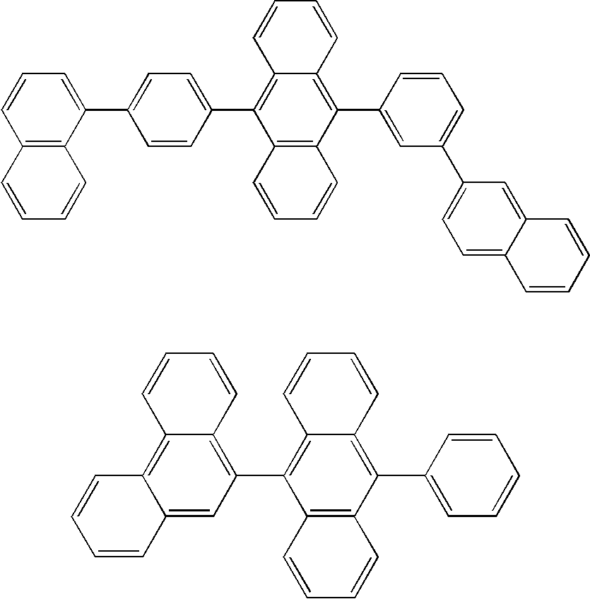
C12=C(C(C3=CC(C4=CC=C5C(=C4)C=CC=C5)=CC=C3)=C3C(=C1C1=CC=C(C4=CC=CC5=C4C=CC=C5)C=C1)C=CC=C3)C=CC=C2.C12=C(C(C3=CC=CC=C3)=C3C(=C1C1=C4C(=C5C(=C1)C=CC=C5)C=CC=C4)C=CC=C3)C=CC=C2
